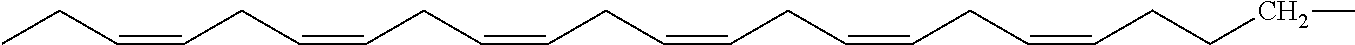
CCC=CCC=CCC=CCC=CCC=CCC=CCCCC
